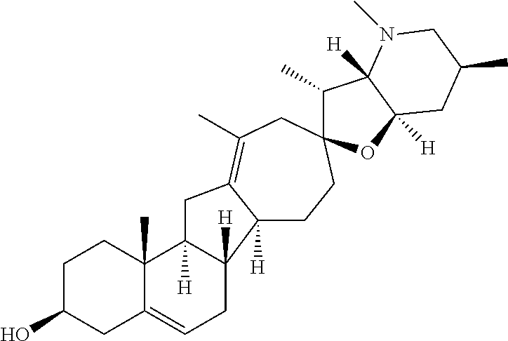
C1C(O)CC2=CCC3([H])C([H])(C2(C)C1)CC1=C(C)CC2(CCC31[H])C(C)C1([H])C([H])(O2)CC(C)CN1C
